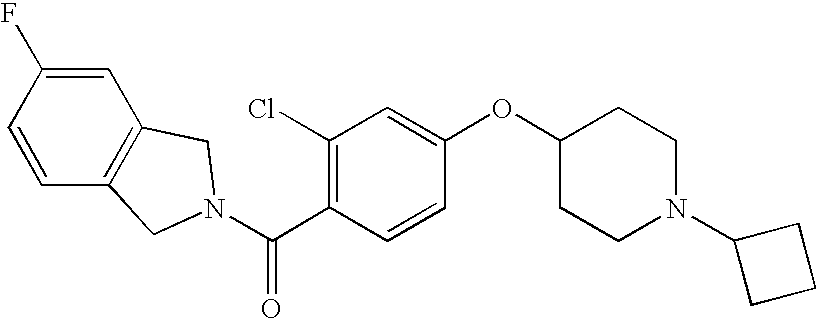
C(C1=C(Cl)C=C(OC2CCN(C3CCC3)CC2)C=C1)(=O)N1CC2=C(C=C(F)C=C2)C1
